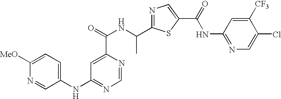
N1=C(C(NC(=O)C2=CC(NC3=CC=C([MeO])N=C3)=NC=N2)C)SC(C(=O)NC2=NC=C(Cl)C([CF3])=C2)=C1
